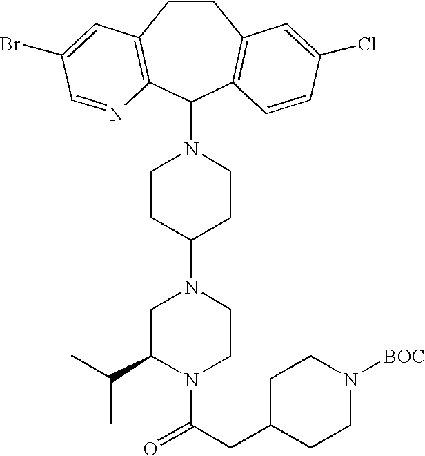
C1CC2=C(C(N3CCC(N4CC(C(C)C)N(C(CC5CCN([BOC])CC5)=O)CC4)CC3)C3=C1C=C(Cl)C=C3)N=CC(Br)=C2
